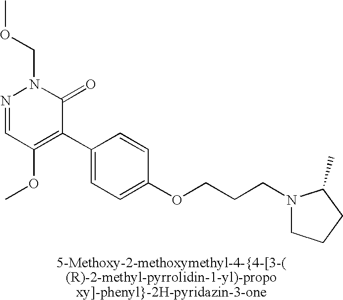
C(N1N=CC(OC)=C(C2=CC=C(OCCCN3CCCC3C)C=C2)C1=O)OC
